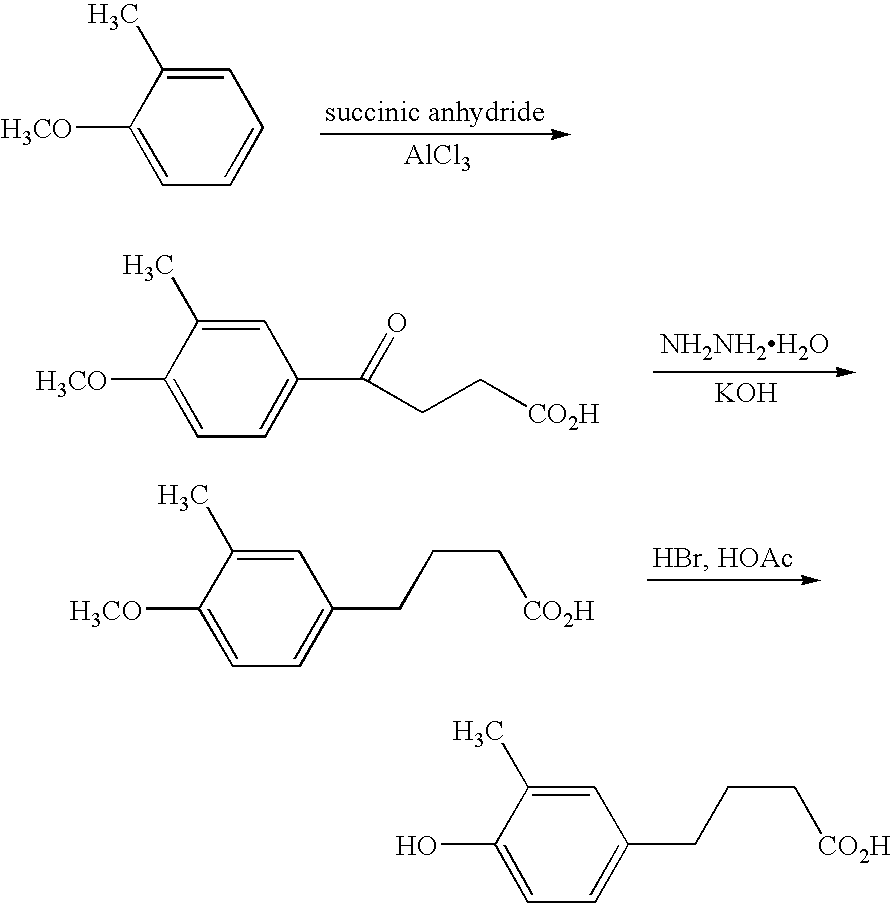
[AlCl3].C1=C(C)C([H3CO])=CC=C1.[NH2NH2H2O].[KOH].C1=C(C)C([H3CO])=CC=C1C(=O)CC[CO2H].C1=C(C)C([H3CO])=CC=C1CCC[CO2H].C1=C(C)C(O)=CC=C1CCC[CO2H]
